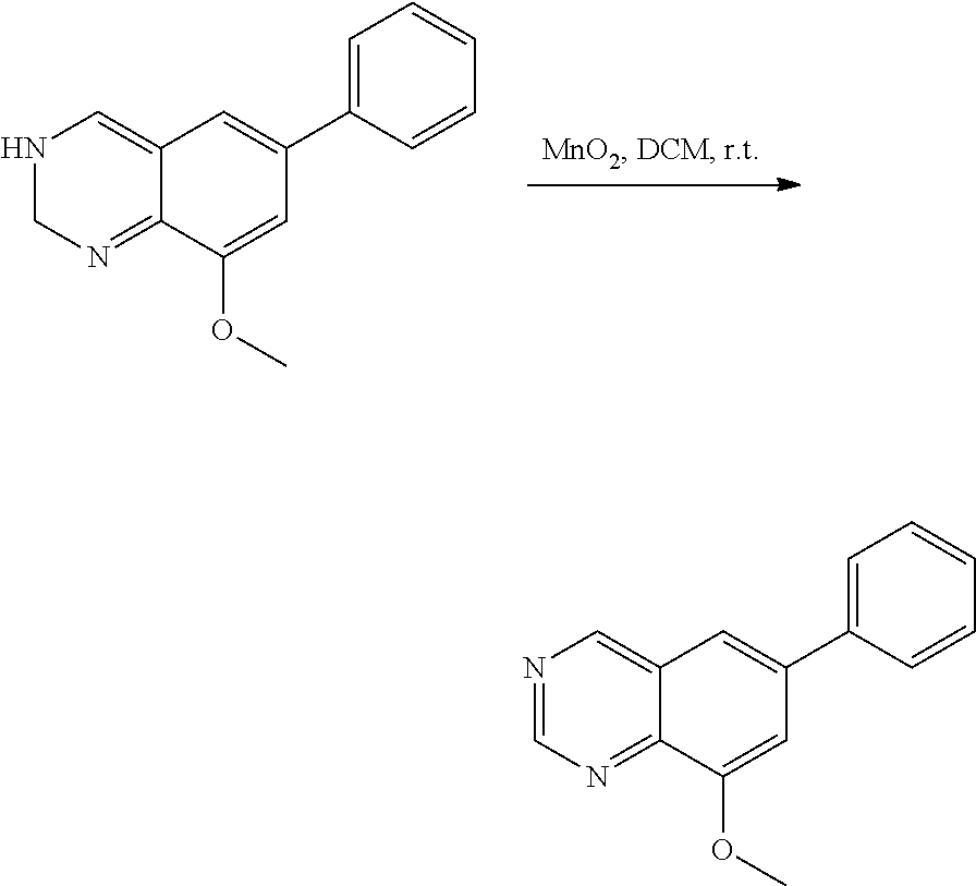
N1CN=C2C(=C1)C=C(C1=CC=CC=C1)C=C2OC.N1=CN=C2C(=C1)C=C(C1=CC=CC=C1)C=C2OC
